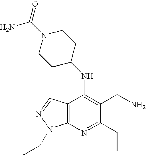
C12=C(N=C(CC)C(CN)=C1NC1CCN(C(N)=O)CC1)N(CC)N=C2
